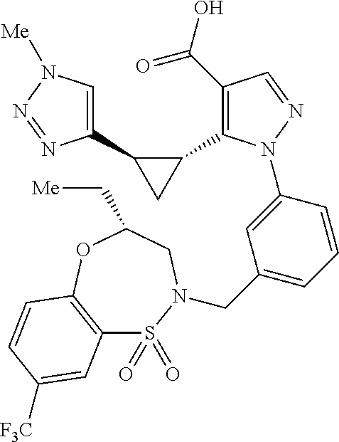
C1(C(O)=O)=C(C2C(C3=CN([Me])N=N3)C2)N(C2=CC(CN3S(=O)(=O)C4=C(OC(C[Me])C3)C=CC([F3C])=C4)=CC=C2)N=C1
